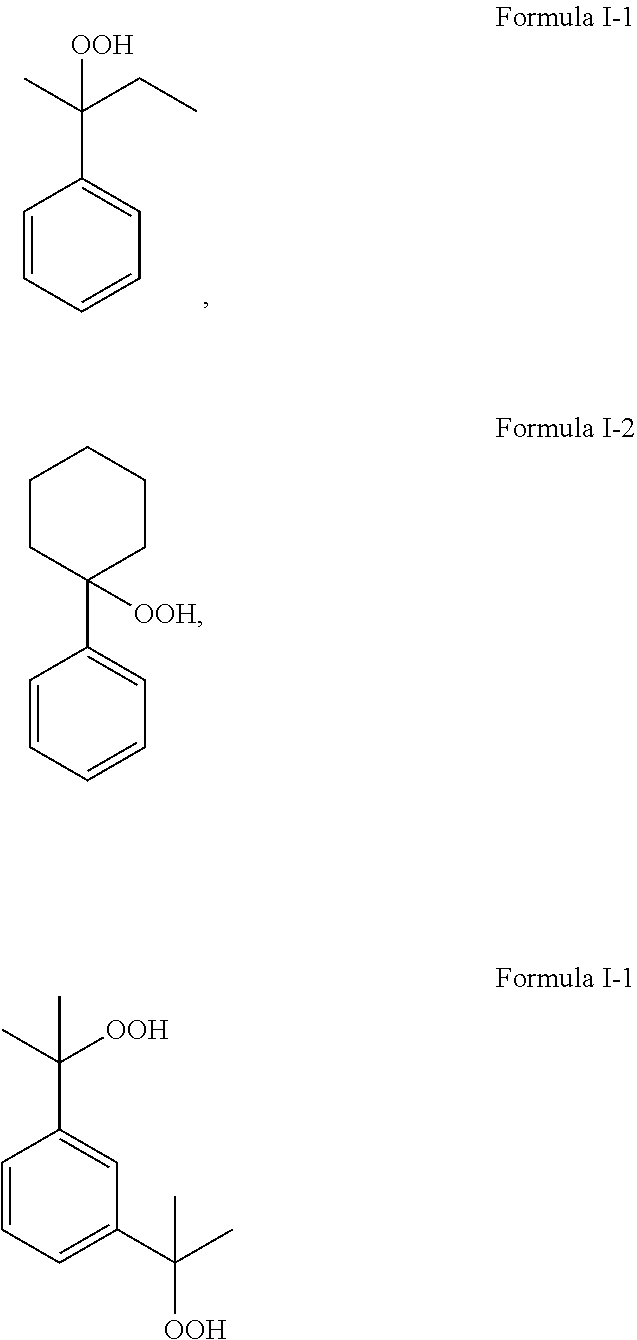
C1=CC=CC=C1C(C)(CC)[OOH].C1=CC=C(C(C)([OOH])C)C=C1C(C)(C)[OOH].C1=CC=CC=C1C1([OOH])CCCCC1
